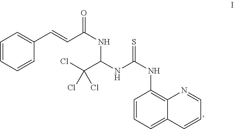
C1=CC=CC(C=CC(NC(NC(NC2=C3C(=CC=C2)C=CC=N3)=S)C(Cl)(Cl)Cl)=O)=C1
